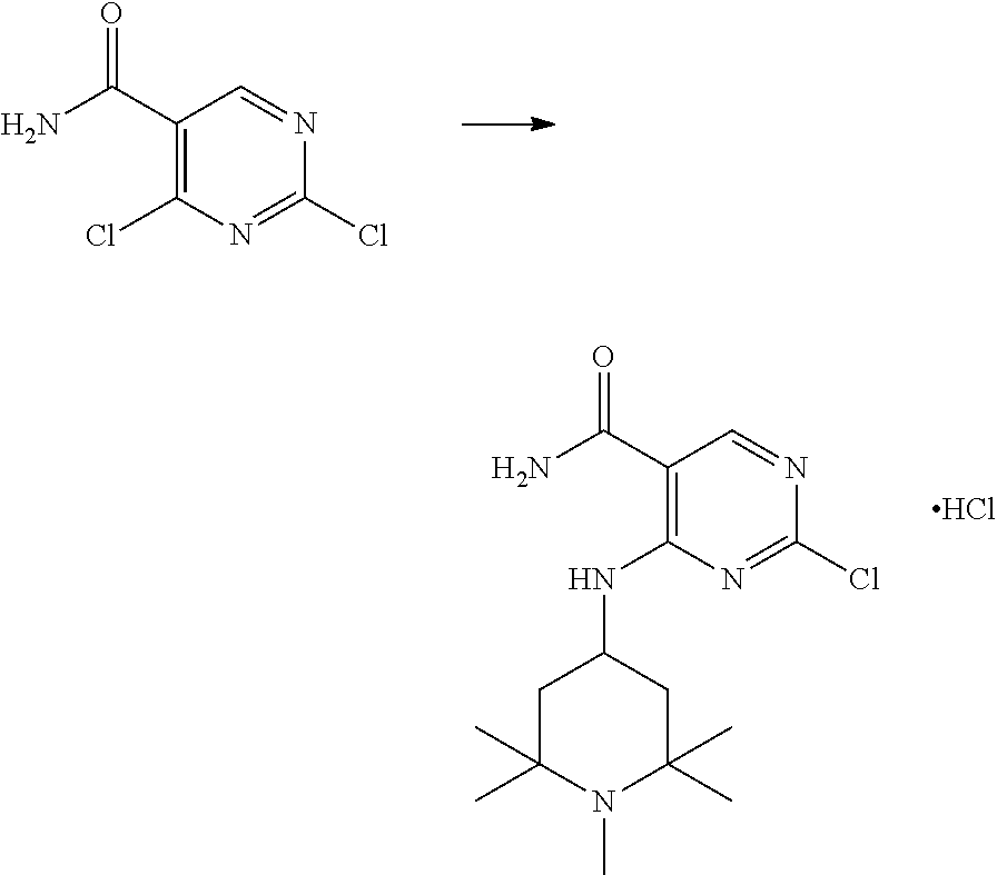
C1(C(N)=O)=C(Cl)N=C(Cl)N=C1.C1(C(N)=O)=C(NC2CC(C)(C)N(C)C(C)(C)C2)N=C(Cl)N=C1.Cl
